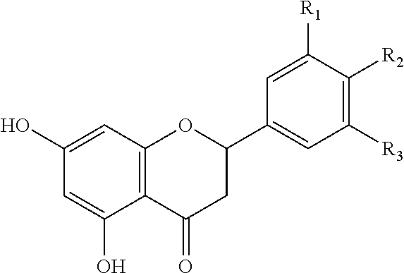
C1(O)=CC2=C(C(O)=C1)C(=O)CC(C1=CC([R3])=C([R2])C([R1])=C1)O2
